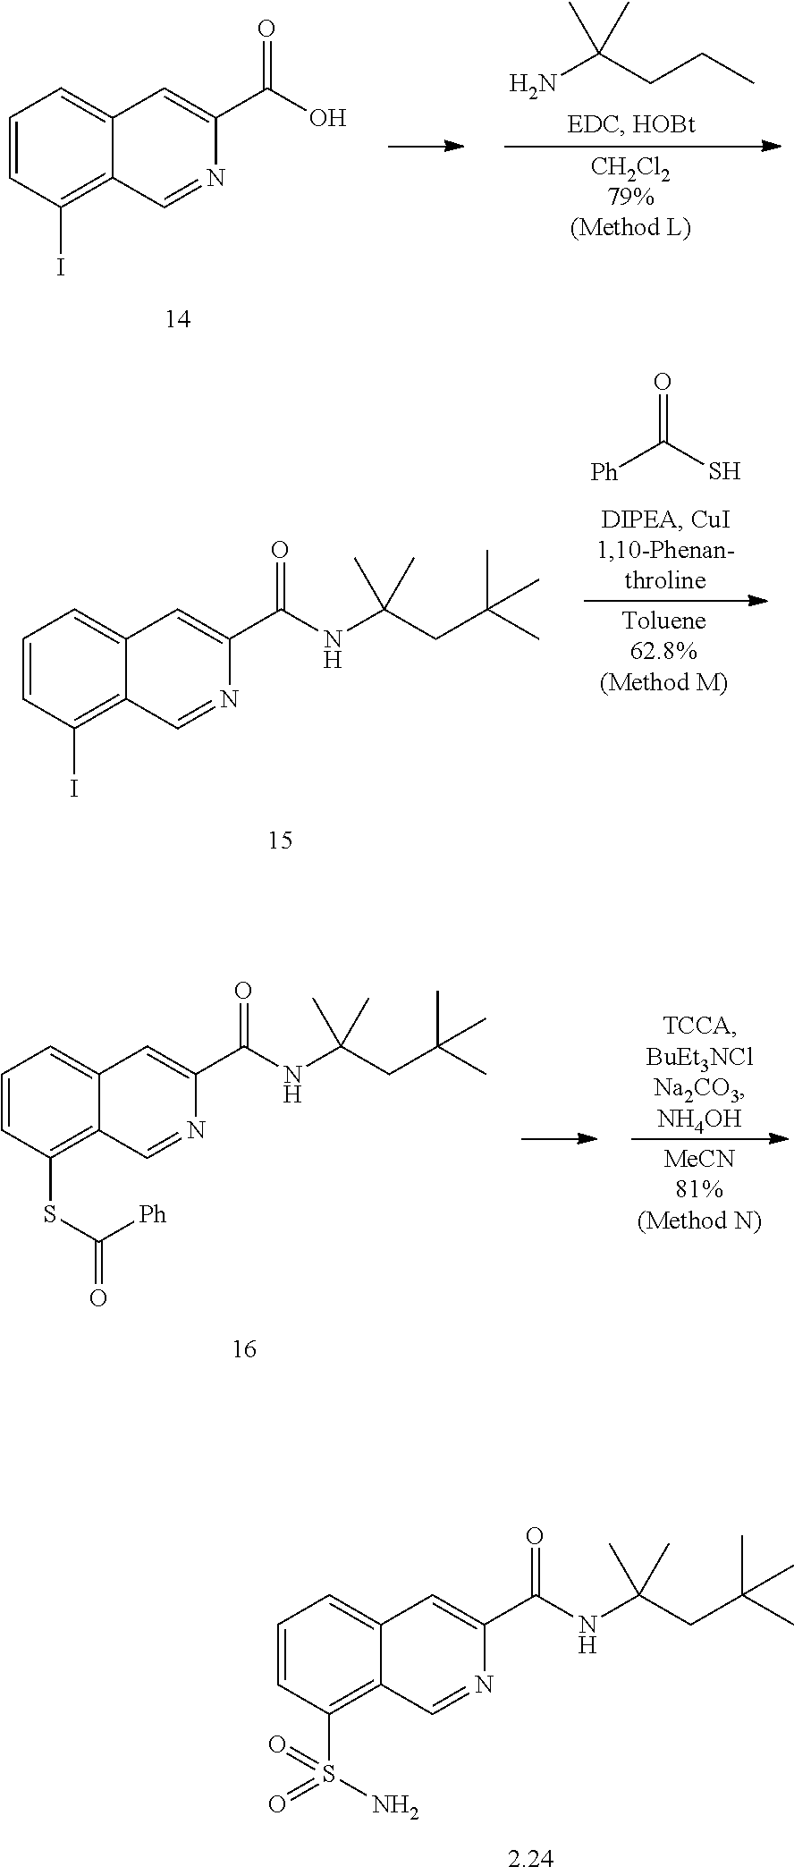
C1=CC(I)=C2C(=C1)C=C(C(=O)O)N=C2.NC(CCC)(C)C.C1=CC(I)=C2C(=C1)C=C(C(=O)NC(CC(C)(C)C)(C)C)N=C2.[Ph]C(S)=O.C1=CC(SC(=O)[Ph])=C2C(=C1)C=C(C(=O)NC(CC(C)(C)C)(C)C)N=C2.C1=CC(S(N)(=O)=O)=C2C(=C1)C=C(C(=O)NC(CC(C)(C)C)(C)C)N=C2
